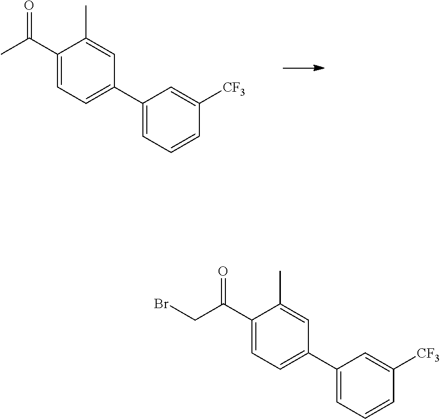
C1(C(C)=O)=CC=C(C2=CC=CC([CF3])=C2)C=C1C.C1(C(CBr)=O)=CC=C(C2=CC=CC([CF3])=C2)C=C1C
